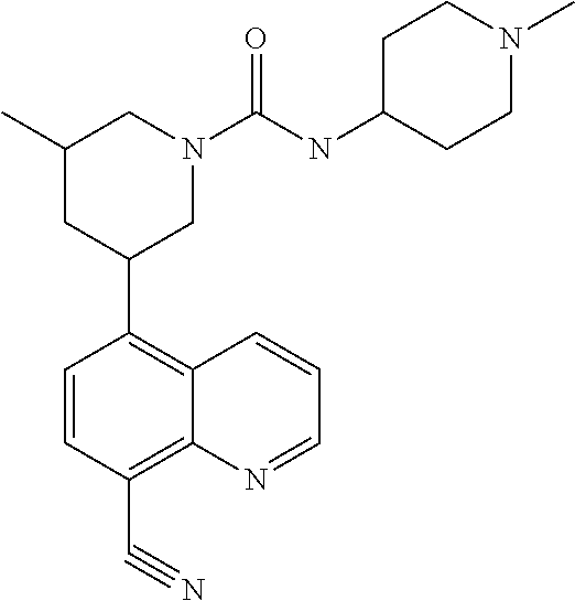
N1=CC=CC2=C(C3CC(C)CN(C(NC4CCN(C)CC4)=O)C3)C=CC(C#N)=C12
